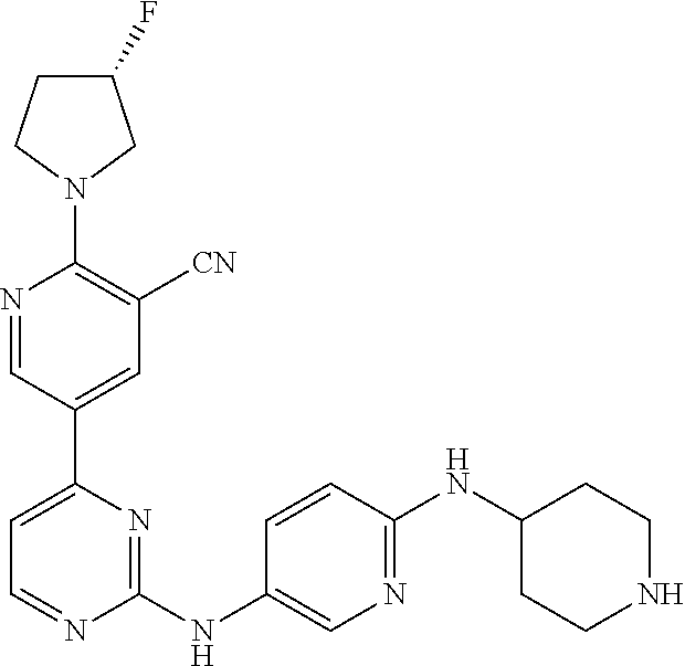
C1(F)CCN(C2=C([CN])C=C(C3=CC=NC(NC4=CN=C(NC5CCNCC5)C=C4)=N3)C=N2)C1
